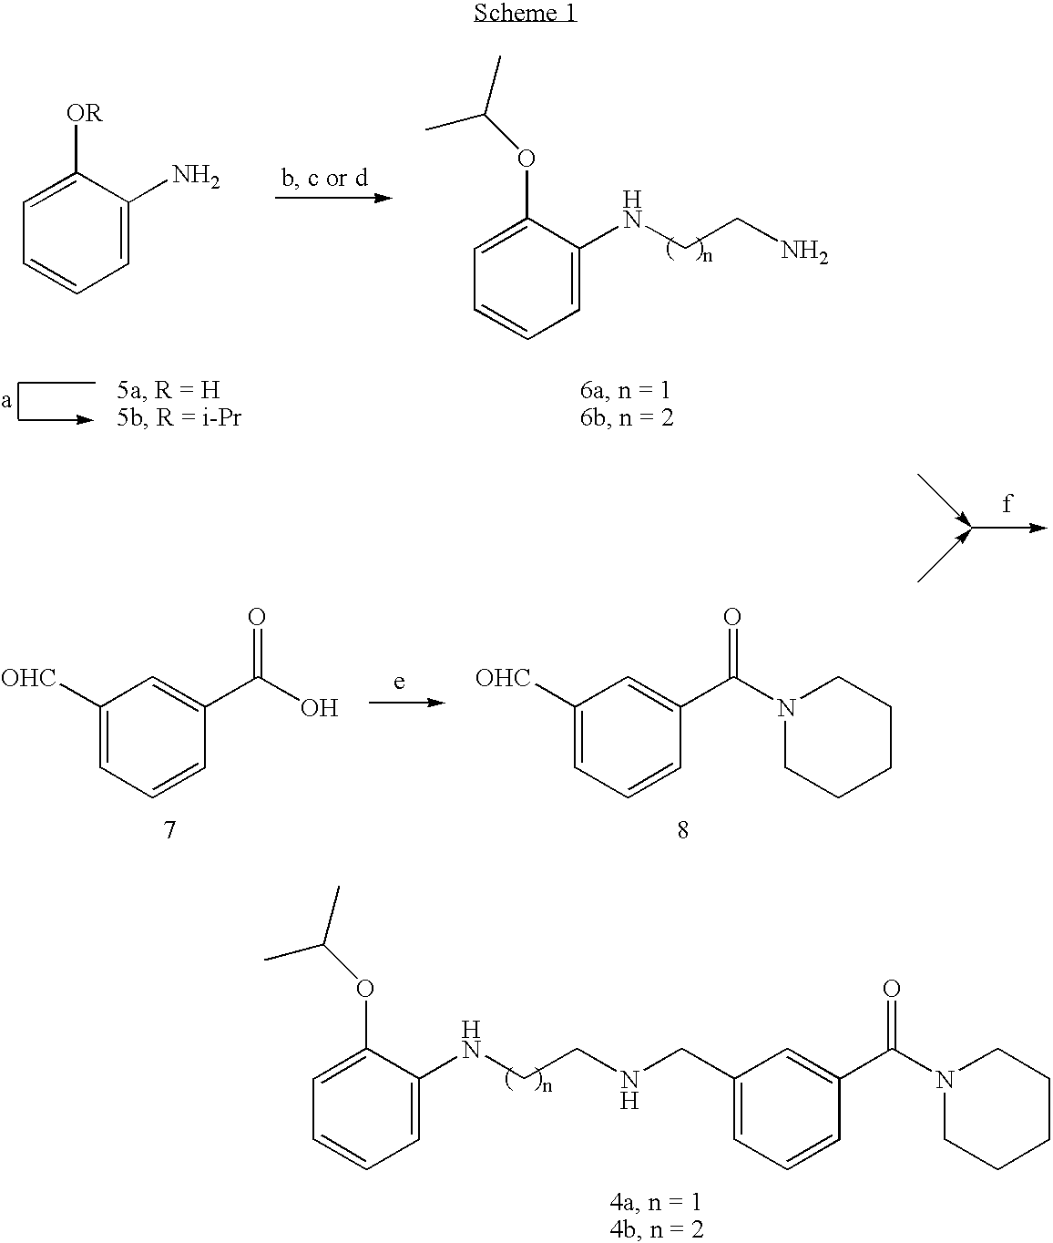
CC(C)OC1=CC=CC=C1NCCNCC1=CC=CC(C(N2CCCCC2)=O)=C1.C1=C(N)C([OR])=CC=C1.CC(C)OC1=CC=CC=C1NCCN.C1=CC=C([OHC])C=C1C(O)=O.C1=CC=C([OHC])C=C1C(N1CCCCC1)=O
